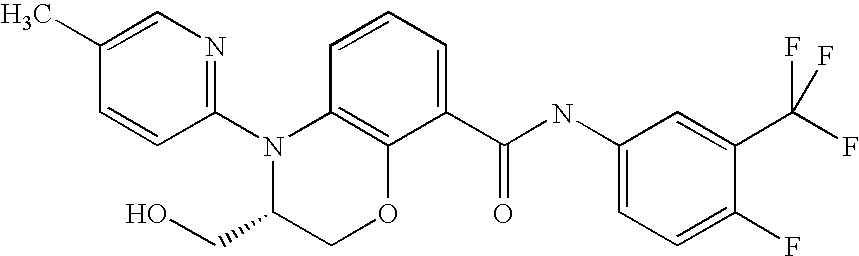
C1(N2C(CO)COC3=C2C=CC=C3C(NC2=CC=C(F)C(C(F)(F)F)=C2)=O)=NC=C(C)C=C1
